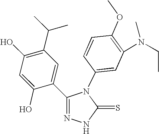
C1(O)=C(C(C)C)C=C(C2=NNC(=S)N2C2=CC(N(CC)C)=C(OC)C=C2)C(O)=C1
